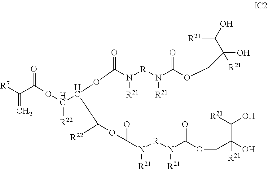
[R7]C(C(OC(C(C([R22])OC(N([R]N(C(OCC(O)([R21])C([R21])O)=O)[R21])[R21])=O)OC(N([R]N(C(OCC(O)(C(O)[R21])[R21])=O)[R21])[R21])=O)[R22])=O)=C
